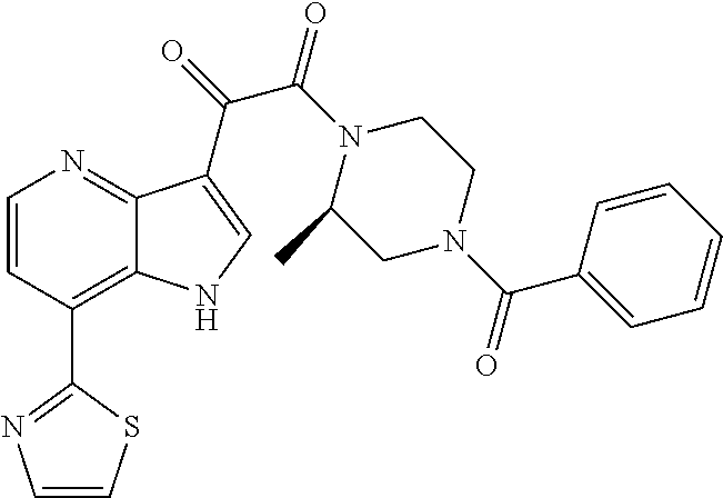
C1=CC(C2=NC=CS2)=C2C(=N1)C(C(=O)C(N1C(C)CN(C(C3=CC=CC=C3)=O)CC1)=O)=CN2
